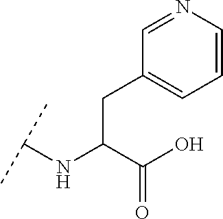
C(C(C(O)=O)NC(C)C)C1=CC=CN=C1
